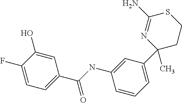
C1=C(O)C(F)=CC=C1C(NC1=CC(C2(C)CCSC(N)=N2)=CC=C1)=O
